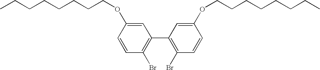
C1=C(OCCCCCCCC)C=CC(Br)=C1C1=C(Br)C=CC(OCCCCCCCC)=C1
